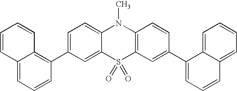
C1=C(C2=C3C(=CC=C2)C=CC=C3)C=C2C(=C1)N(C)C1=C(S2(=O)=O)C=C(C2=CC=CC3=CC=CC=C23)C=C1
